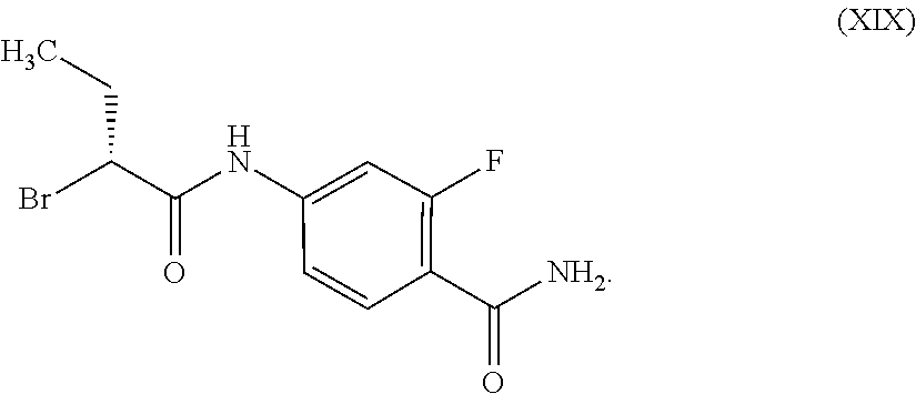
C(CC)(Br)C(=O)NC1=CC(F)=C(C(=O)[NH2])C=C1
